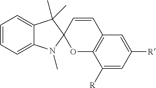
C1=CC=C2C(=C1)C(C)(C)C1(N2C)OC2=C(C=C1)C=C([R])C=C2[R]
